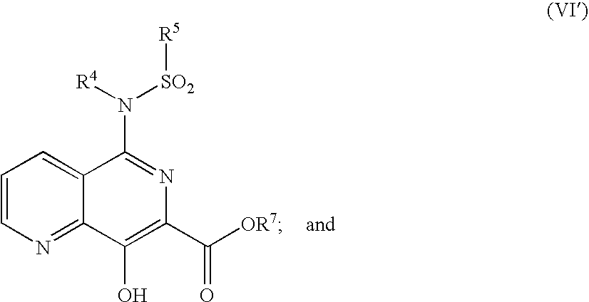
C1=CN=C2C(=C1)C(N([SO2][R5])[R4])=NC(C(=O)[OR7])=C2O
